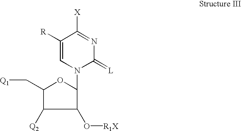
C1(O[R1X])C(N2C(=[L])N=C([X])C([R])=C2)OC(C[Q1])C1[Q2]
